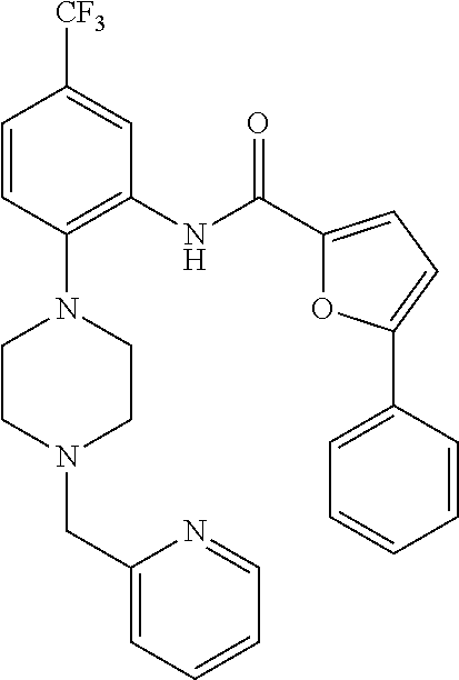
C1=CC(N2CCN(CC3=CC=CC=N3)CC2)=C(NC(C2=CC=C(C3=CC=CC=C3)O2)=O)C=C1[CF3]
